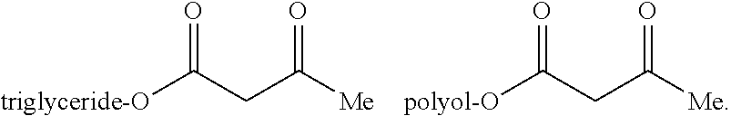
O=C(CC([Me])=O)[triglyceride-O].O=C(CC([Me])=O)[polyol-O]
